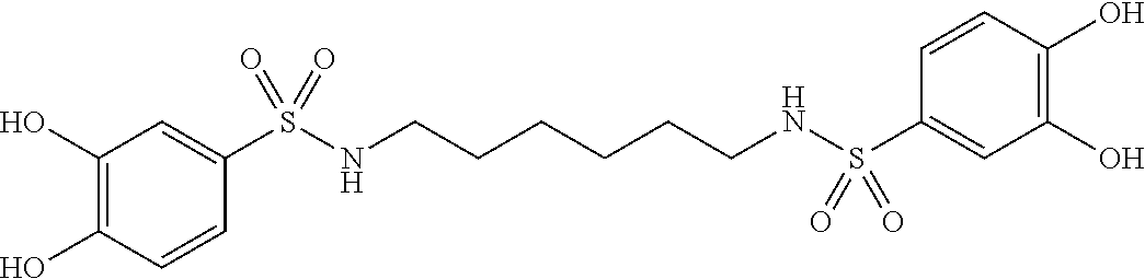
C1(O)=C(O)C=CC(S(NCCCCCCNS(C2=CC(O)=C(O)C=C2)(=O)=O)(=O)=O)=C1
